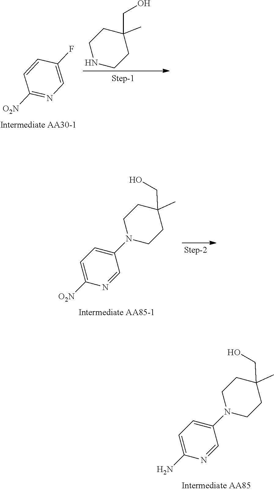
C1(CO)(C)CCNCC1.C1=CC(F)=CN=C1[O2N].C1(CO)(C)CCN(C2=CC=C(N)N=C2)CC1.C1(CO)(C)CCN(C2=CC=C([O2N])N=C2)CC1
